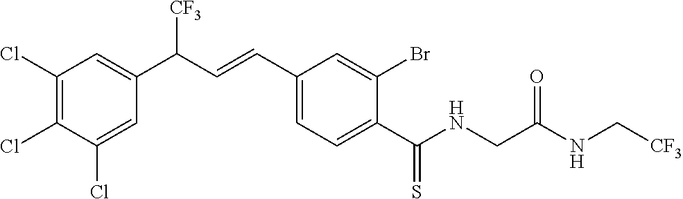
C1(Cl)=C(Cl)C(Cl)=CC(C(C=CC2=CC=C(C(NCC(NC[CF3])=O)=S)C(Br)=C2)[CF3])=C1
